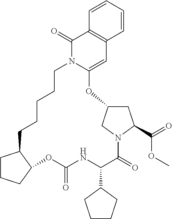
C1CCC2C1CCCCCN1C(=CC3=C(C=CC=C3)C1=O)OC1CC(C(=O)OC)N(C(=O)C(C3CCCC3)NC(=O)O2)C1
